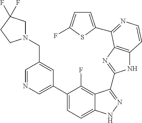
C1=C(C2=CC=C3C(=C2F)C(C2=NC4=C(N2)C=CN=C4C2=CC=C(F)S2)=NN3)C=C(CN2CC(F)(F)CC2)C=N1
